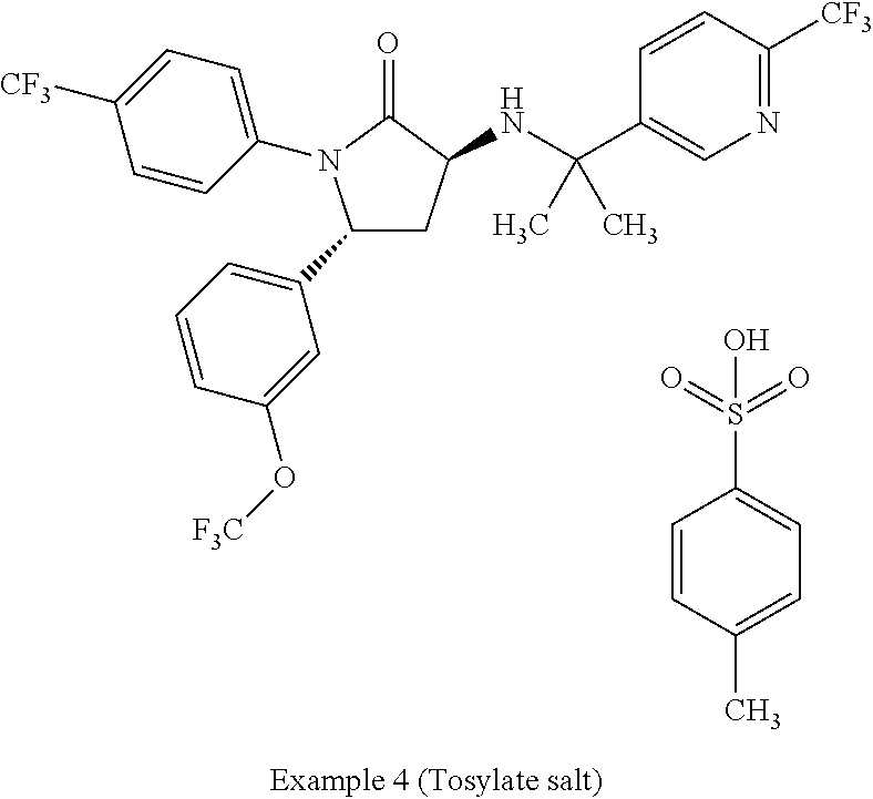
C1=CC(C)=CC=C1S(O)(=O)=O.C1C(NC(C2=CN=C([CF3])C=C2)(C)C)C(=O)N(C2=CC=C([CF3])C=C2)C1C1=CC=CC(O[F3C])=C1
